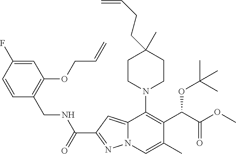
C12=CC(C(=O)NCC3=C(OCC=C)C=C(F)C=C3)=NN1C=C(C)C(C(C(OC)=O)OC(C)(C)C)=C2N1CCC(CCC=C)(C)CC1
